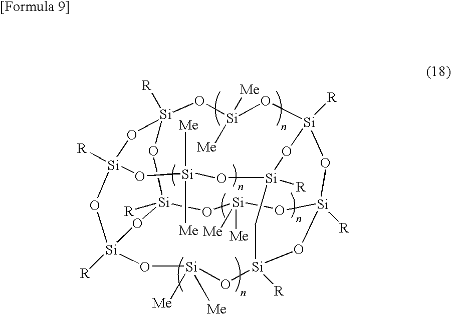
O1[Si]([Me])([Me])O[Si]2([R])O[Si]3([R])O[Si]4([R])O[Si]([R])(O[Si]([Me])([Me])O[Si]5([R])O[Si]1([R])O[Si]([R])(O[Si]([Me])([Me])O3)O[Si]([R])(O5)O[Si]([Me])([Me])O4)C2
